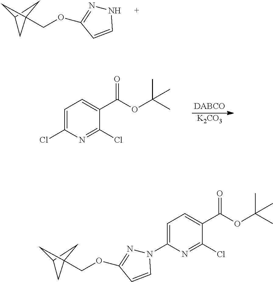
C(OC1=NNC=C1)C12CC(C1)C2.C1=C(Cl)N=C(Cl)C(C(=O)OC(C)(C)C)=C1.[K2CO3].C1=C(N2N=C(OCC34CC(C3)C4)C=C2)N=C(Cl)C(C(=O)OC(C)(C)C)=C1
